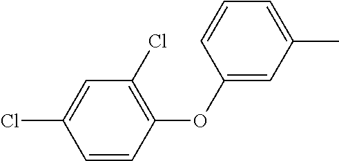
C1(OC2=C(Cl)C=C(Cl)C=C2)=CC(C)=CC=C1
